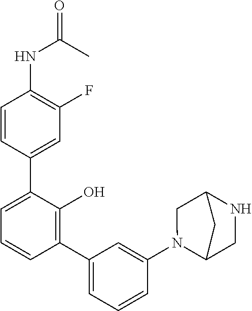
O=C(C)NC1=C(F)C=C(C2=CC=CC(C3=CC=CC(N4C5CNC(C4)C5)=C3)=C2O)C=C1
